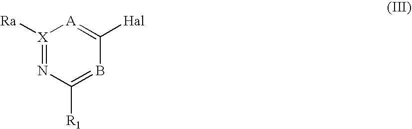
[X]1([Ra])=NC([R1])=BC([Hal])=[A]1
